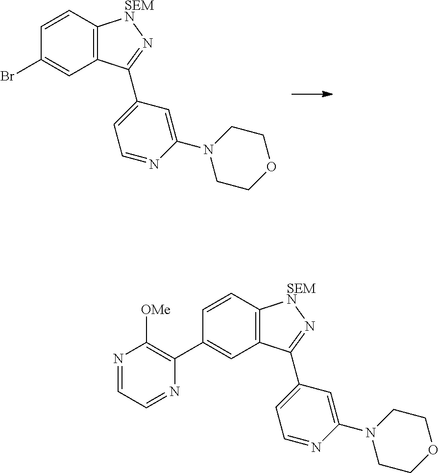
C1=CC2=C(C=C1Br)C(C1=CC=NC(N3CCOCC3)=C1)=N[SEMN]2.C1=CC2=C(C=C1C1=C([OMe])N=CC=N1)C(C1=CC=NC(N3CCOCC3)=C1)=N[SEMN]2
